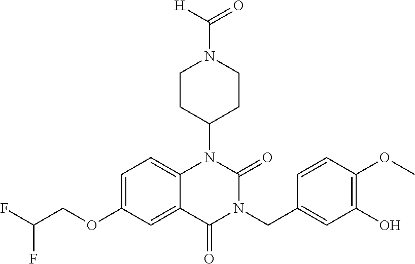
C1=C(OCC(F)F)C=C2C(=C1)N(C1CCN(C(=O)[H])CC1)C(=O)N(CC1=CC(O)=C(OC)C=C1)C2=O
